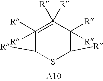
C1([R])([R])=C([R])([R])C([R])([R])C([R])SC1[R]
